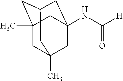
C1C2(C)CC3CC(NC([H])=O)(CC1(C)C3)C2
